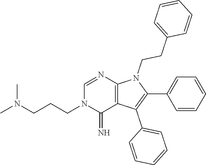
C(N1C(=N)C2=C(N=C1)N(CCC1=CC=CC=C1)C(C1=CC=CC=C1)=C2C1=CC=CC=C1)CCN(C)C
